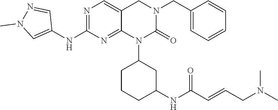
C1(CN2CC3=CN=C(NC4=CN(C)N=C4)N=C3N(C3CCCC(NC(C=CCN(C)C)=O)C3)C2=O)=CC=CC=C1
